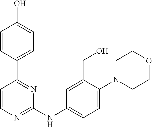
C1=CN=C(NC2=CC=C(N3CCOCC3)C(CO)=C2)N=C1C1=CC=C(O)C=C1
